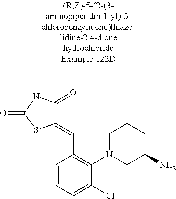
C1(=CC2=C(N3CC(N)CCC3)C(Cl)=CC=C2)C(=O)NC(=O)S1
